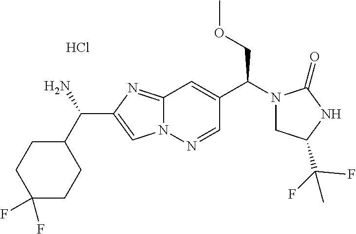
C12=NC(C(C3CCC(F)(F)CC3)N)=CN1N=CC(C(N1CC(C(C)(F)F)NC1=O)COC)=C2.Cl
